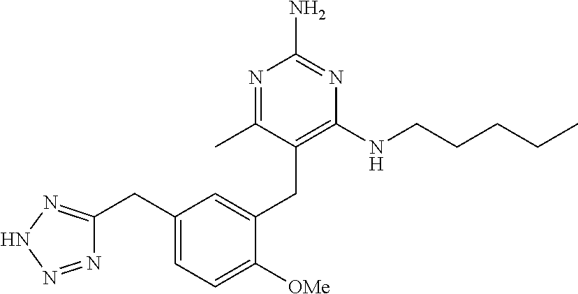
C1(NCCCCC)=C(CC2=CC(CC3=NNN=N3)=CC=C2[OMe])C(C)=NC(N)=N1
